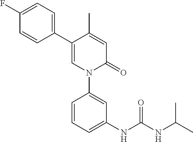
C1=C(C)C(C2=CC=C(F)C=C2)=CN(C2=CC(NC(NC(C)C)=O)=CC=C2)C1=O
